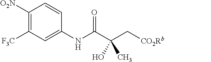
C1([O2N])=C([F3C])C=C(NC(C(C[CO2Rb])(O)C)=O)C=C1
